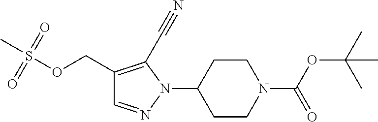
C1(COS(C)(=O)=O)=C(C#N)N(C2CCN(C(OC(C)(C)C)=O)CC2)N=C1
